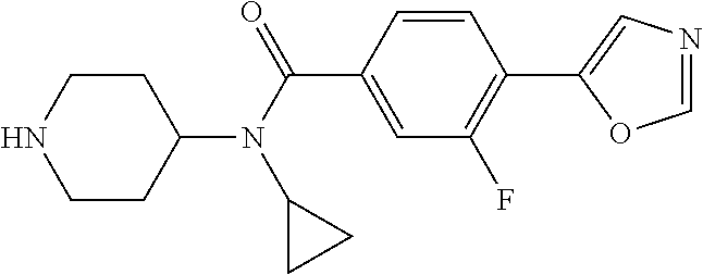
C1(N(C(=O)C2=CC(F)=C(C3=CN=CO3)C=C2)C2CC2)CCNCC1
